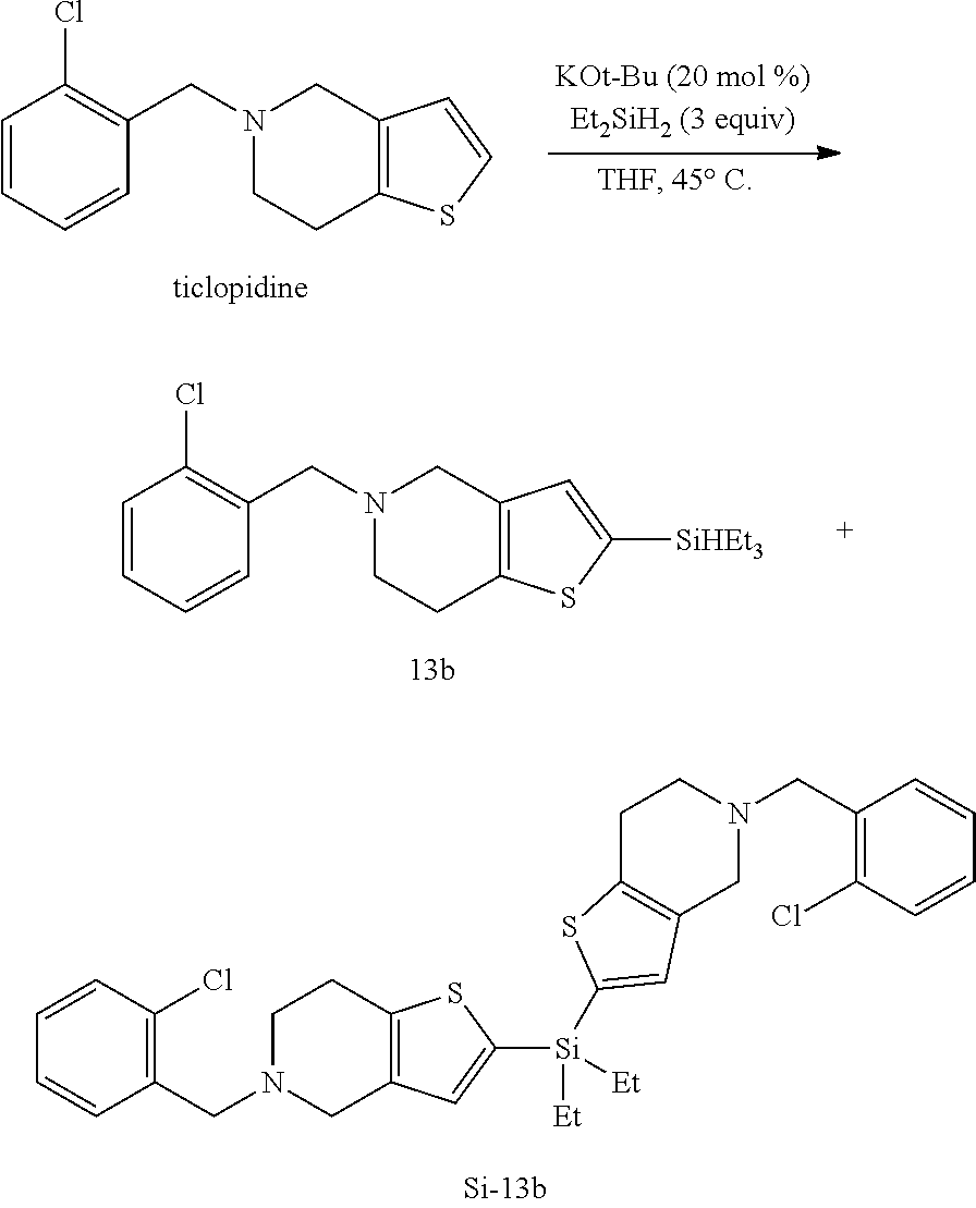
C1=CC=CC(CN2CCC3=C(C2)C=C([SiHEt3])S3)=C1Cl.C1=CC(CN2CC3=C(CC2)SC([Si](C2=CC4=C(CCN(CC5=C(Cl)C=CC=C5)C4)S2)([Et])[Et])=C3)=C(Cl)C=C1.C1=CC=CC(CN2CCC3=C(C2)C=CS3)=C1Cl
